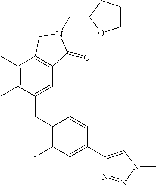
C1(C)=C(C)C(CC2=C(F)C=C(C3=CN(C)N=N3)C=C2)=CC2=C1CN(CC1CCCO1)C2=O
